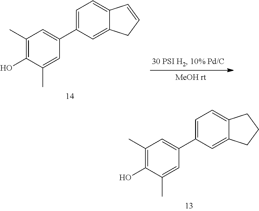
C1(C)=C(O)C(C)=CC(C2=CC=C3C(=C2)CC=C3)=C1.C1(C)=C(O)C(C)=CC(C2=CC=C3C(=C2)CCC3)=C1
